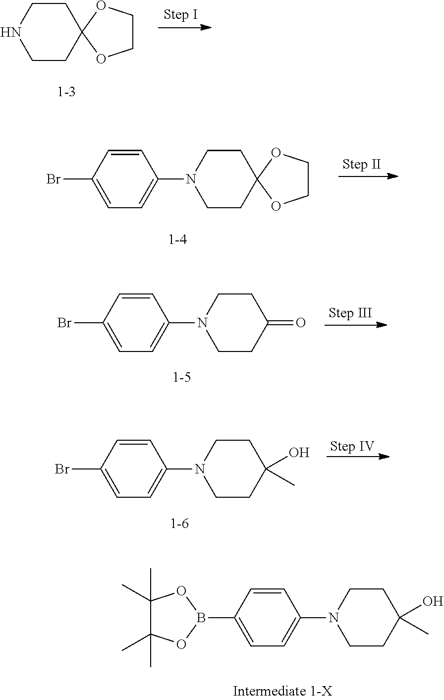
C1CNCCC12OCCO2.C1CN(C2=CC=C(Br)C=C2)CCC12OCCO2.C1CN(C2=CC=C(Br)C=C2)CCC1=O.C1CN(C2=CC=C(Br)C=C2)CCC1(O)C.C1CN(C2=CC=C(B3OC(C)(C)C(C)(C)O3)C=C2)CCC1(O)C
